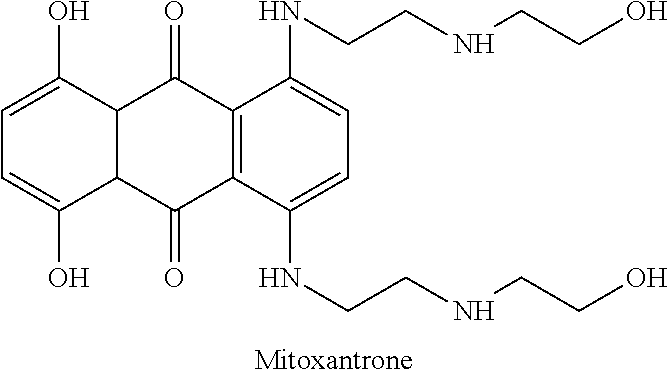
C1=C(O)C2C(C(O)=C1)C(=O)C1=C(C2=O)C(NCCNCCO)=CC=C1NCCNCCO
